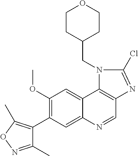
C1CC(CN2C(Cl)=NC3=C2C2=CC(OC)=C(C4=C(C)ON=C4C)C=C2N=C3)CCO1
